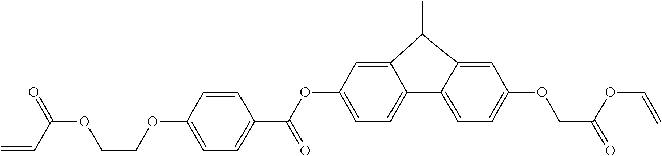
O(C(C1=CC=C(OCCOC(C=C)=O)C=C1)=O)C1=CC=C2C3=CC=C(OCC(OC=C)=O)C=C3C(C)C2=C1
